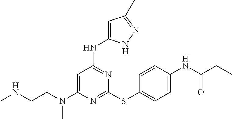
C(CN(C1=CC(NC2=CC(C)=NN2)=NC(SC2=CC=C(NC(CC)=O)C=C2)=N1)C)NC
